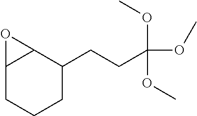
C12CCCC(CCC(OC)(OC)OC)C1O2
